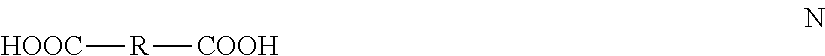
[HOOC][R][COOH]
